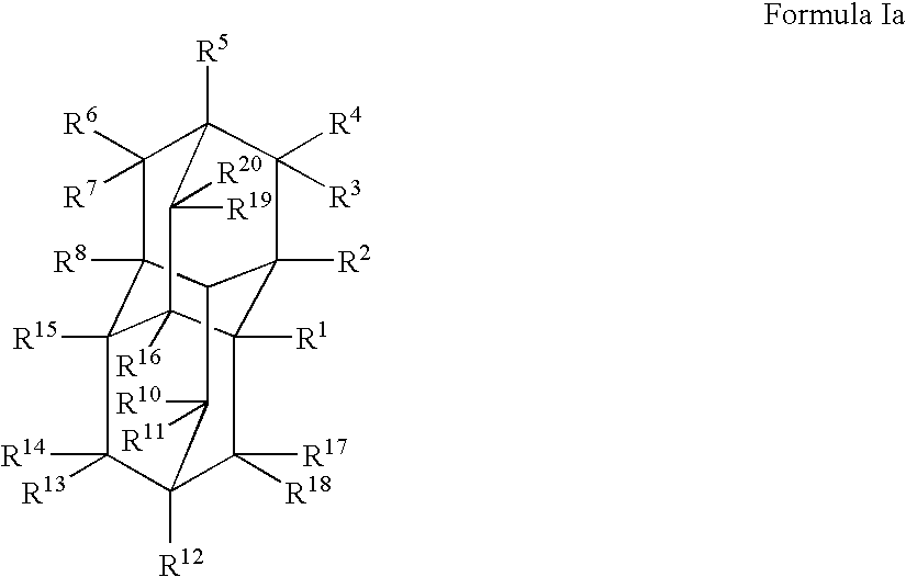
C12([R16])C3([R15])C([R14])([R13])C4([R12])C([R17])([R18])C1([R1])C1([R2])C(C3([R8])C([R6])([R7])C([R5])(C1([R4])[R3])C2([R20])[R19])C4([R10])[R11]
